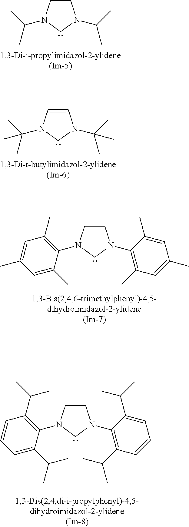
C1=CN(C(C)C)CN1C(C)C.C1=CN(C(C)(C)C)CN1C(C)(C)C.C1CN(C2=C(C)C=C(C)C=C2C)CN1C1=C(C)C=C(C)C=C1C.C1CN(C2=C(C(C)C)C=CC=C2C(C)C)CN1C1=C(C(C)C)C=CC=C1C(C)C
